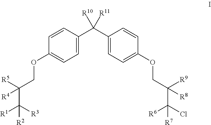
C1=C(C(C2=CC=C(OCC(C(Cl)([R6])[R7])([R8])[R9])C=C2)([R10])[R11])C=CC(OCC(C([R1])([R3])[R2])([R5])[R4])=C1
